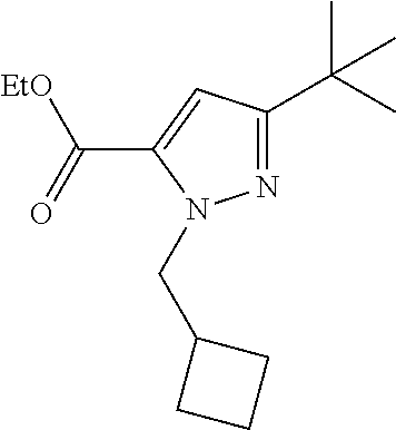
N1=C(C(C)(C)C)C=C(C(=O)[EtO])N1CC1CCC1
